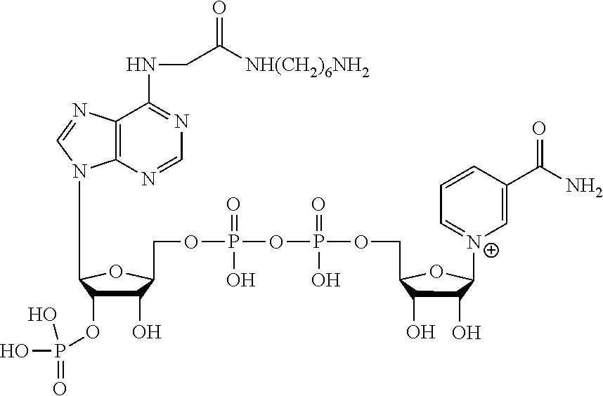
C1(O)C(OP(=O)(O)O)C(N2C3=C(C(NCC([NH(CH2)6NH2])=O)=NC=N3)N=C2)OC1COP(OP(OCC1C(O)C(O)C([N+]2=CC=CC(C(N)=O)=C2)O1)(=O)O)(=O)O
